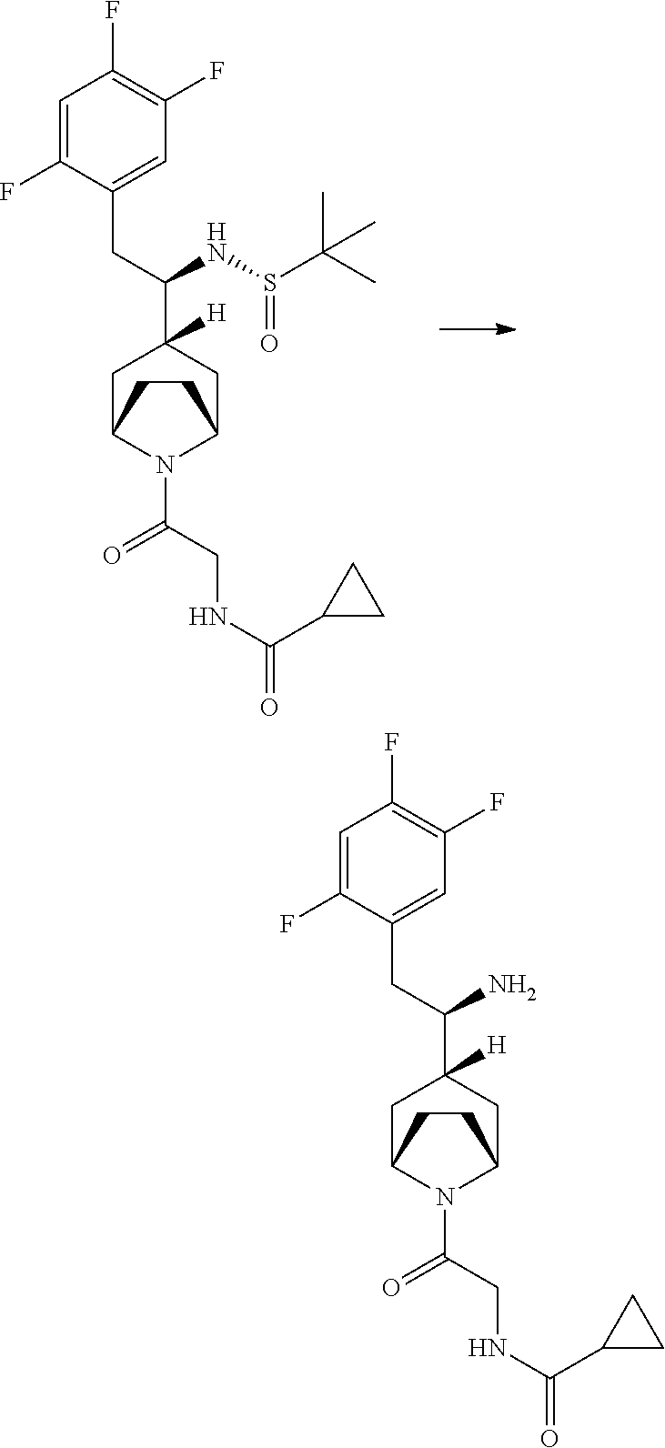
C(N1C2CC(C(NS(C(C)(C)C)=O)CC3=CC(F)=C(F)C=C3F)([H])CC1CC2)(=O)CNC(C1CC1)=O.C(N1C2CC(C(N)CC3=CC(F)=C(F)C=C3F)([H])CC1CC2)(CNC(=O)C1CC1)=O
